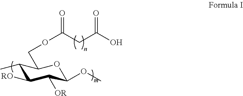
C1(C)C([RO])C([OR])C(OC)OC1COC(CC(O)=O)=O
